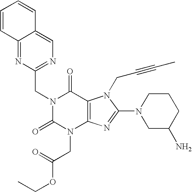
C12=NC(CN3C(=O)N(CC(OCC)=O)C4=C(C3=O)N(CC#CC)C(N3CC(N)CCC3)=N4)=NC=C1C=CC=C2
